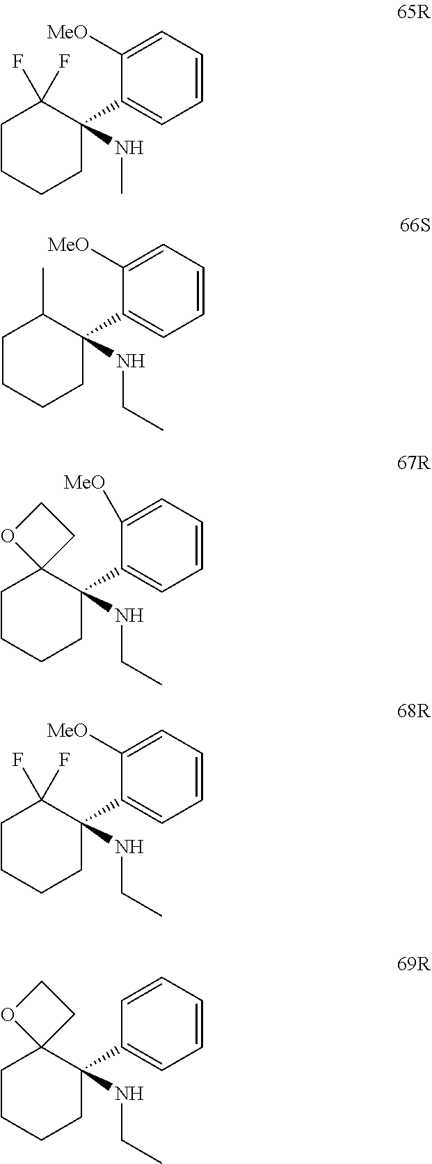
C1(C2(NC)C(F)(F)CCCC2)=CC=CC=C1[MeO].C1(C2(NCC)C(C)CCCC2)=CC=CC=C1[MeO].C1(C2(NCC)C3(CCCC2)CCO3)=CC=CC=C1[MeO].C1(C2(NCC)C(F)(F)CCCC2)=CC=CC=C1[MeO].C1(C2(NCC)C3(CCCC2)CCO3)=CC=CC=C1
